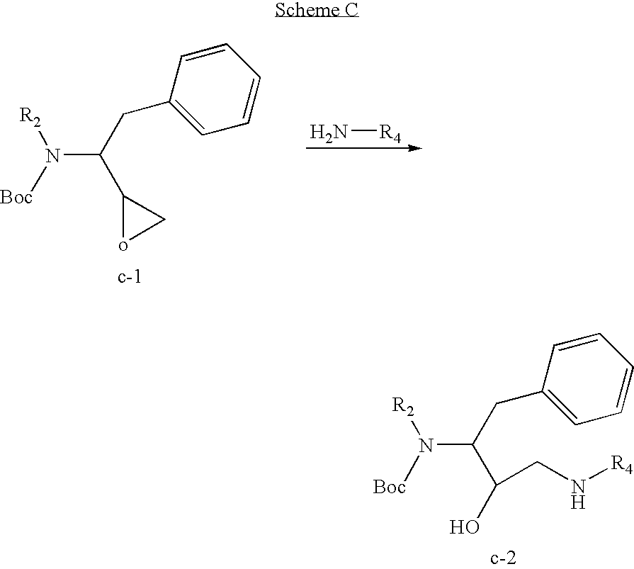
N(C(CC1=CC=CC=C1)C(O)CN[R4])([Boc])[R2].C(N([Boc])[R2])(CC1=CC=CC=C1)C1oC1.[R4]N
